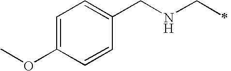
C1=C(OC)C=CC(CNCC)=C1
